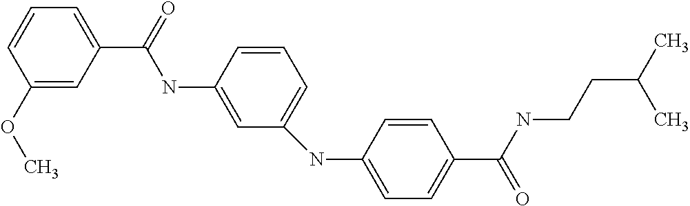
C1(OC)=CC(C(=O)NC2=CC(NC3=CC=C(C(NCCC(C)C)=O)C=C3)=CC=C2)=CC=C1
